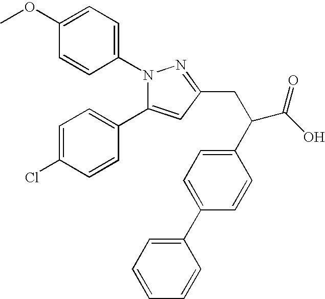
C1(OC)=CC=C(N2C(C3=CC=C(Cl)C=C3)=CC(CC(C(O)=O)C3=CC=C(C4=CC=CC=C4)C=C3)=N2)C=C1
